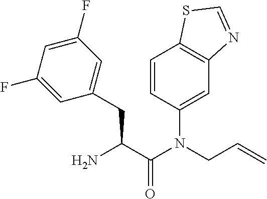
C1=CC(N(C(C(N)CC2=CC(F)=CC(F)=C2)=O)CC=C)=CC2=C1SC=N2
